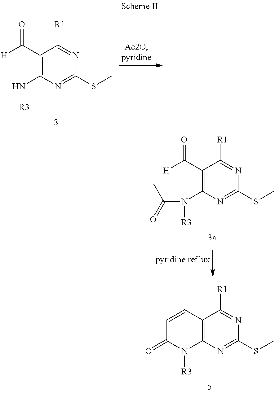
C12=C(N=C(SC)N=C1[R1])N([R3])C(=O)C=C2.C1(C([H])=O)=C(N[R3])N=C(SC)N=C1[R1].C1(C([H])=O)=C(N([R3])C(=O)C)N=C(SC)N=C1[R1]
